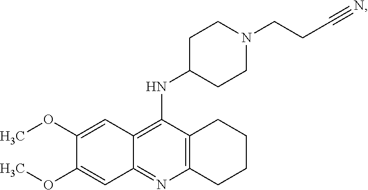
C12=C(N=C3C(=C1NC1CCN(CCC#N)CC1)C=C(OC)C(OC)=C3)CCCC2
